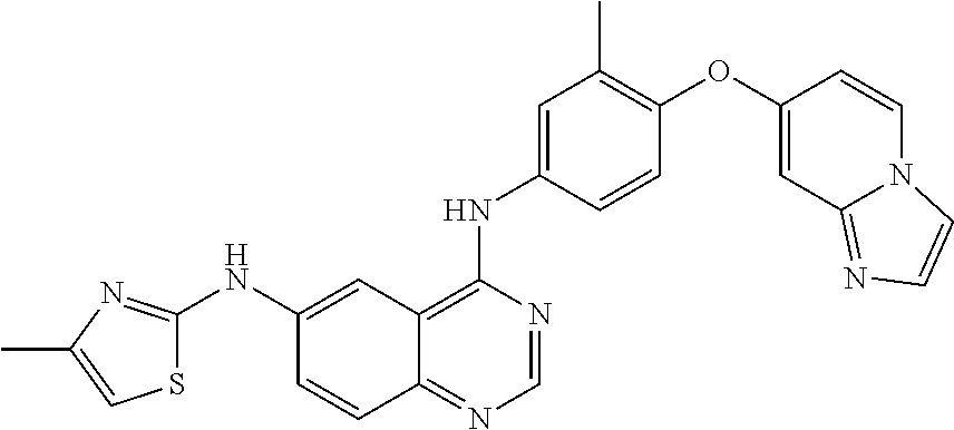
C1=CC2=NC=NC(NC3=CC(C)=C(OC4=CC5=NC=CN5C=C4)C=C3)=C2C=C1NC1=NC(C)=CS1
